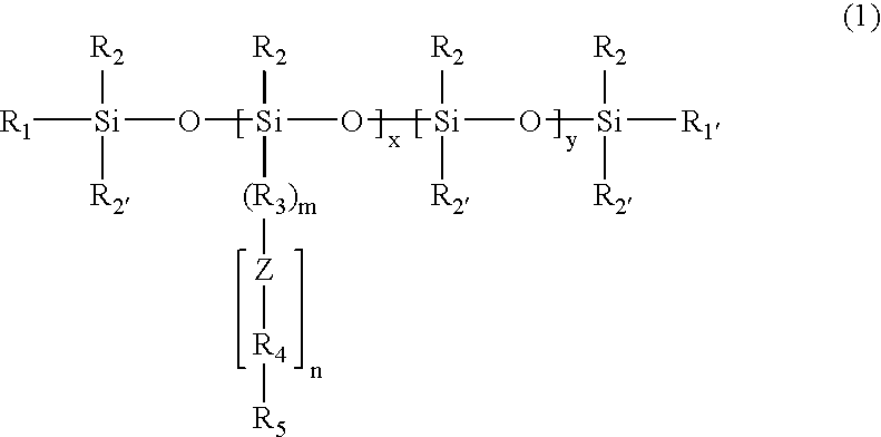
[R1][Si](O[Si](O[Si](O[Si]([R1])([R2])[R2])([R2])[R2])([R2])[(R3)m][Z][R4][R5])([R2])[R2]
